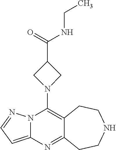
C12=C(N3CC(C(=O)NCC)C3)N3C(=CC=N3)N=C1CCNCC2
